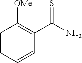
C1=CC=CC(C(N)=S)=C1[OMe]
